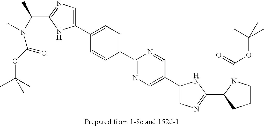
C1(C2=CC=C(C3=NC=C(C4=CN=C(C5N(C(=O)OC(C)(C)C)CCC5)N4)C=N3)C=C2)=CN=C(C(N(C(OC(C)(C)C)=O)C)C)N1
